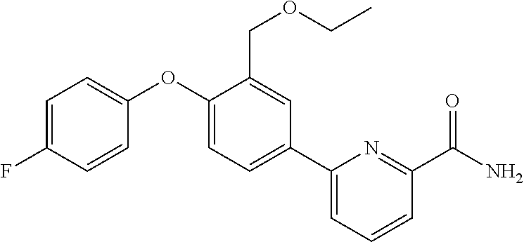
C1=C(F)C=CC(OC2=CC=C(C3=CC=CC(C(N)=O)=N3)C=C2COCC)=C1
